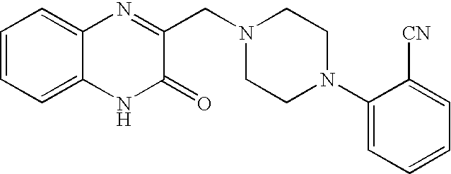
C1=CC=C2C(=C1)N=C(CN1CCN(C3=CC=CC=C3[CN])CC1)C(=O)N2
